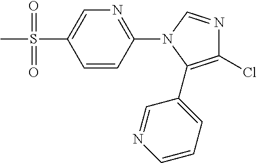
C1=CC(N2C(C3=CC=CN=C3)=C(Cl)N=C2)=NC=C1S(C)(=O)=O
